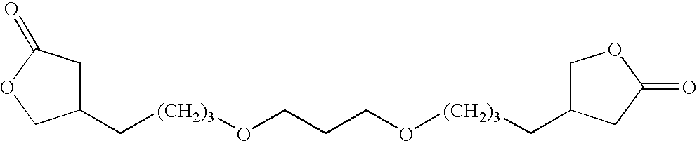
C([(CH2)3]OCCCO[(CH2)3]CC1COC(=O)C1)C1CC(=O)OC1
